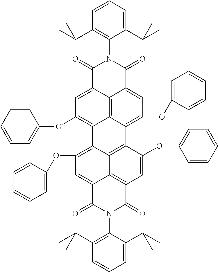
C1(C(C)C)=CC=CC(C(C)C)=C1N1C(=O)C2=CC(OC3=CC=CC=C3)=C3C4=C2C(=CC(OC2=CC=CC=C2)=C4C2=C4C3=C(OC3=CC=CC=C3)C=C3C4=C(C=C2OC2=CC=CC=C2)C(=O)N(C2=C(C(C)C)C=CC=C2C(C)C)C3=O)C1=O
